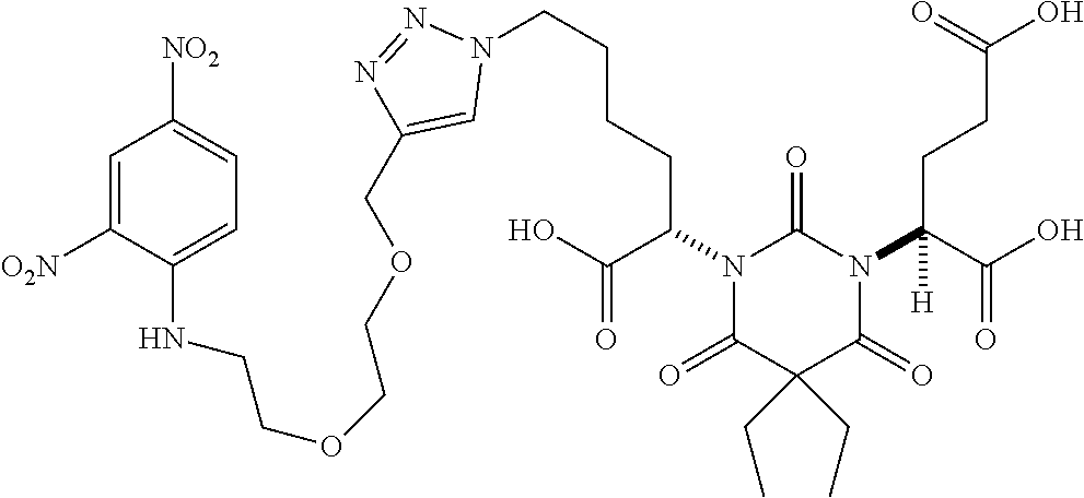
C1=C([O2N])C(NCCOCCOCC2=CN(CCCCC(N3C(=O)N(C(C(O)=O)([H])CCC(=O)O)C(=O)C(CC)(CC)C3=O)C(O)=O)N=N2)=CC=C1[NO2]
